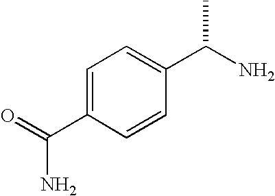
C1=C(C(=O)N)C=CC(C(N)C)=C1
